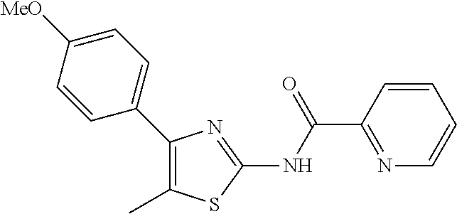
C1=CC(C(NC2=NC(C3=CC=C([MeO])C=C3)=C(C)S2)=O)=NC=C1
